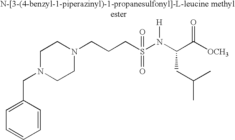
C1=C(CN2CCN(CCCS(=O)(N([H])C(CC(C)C)C(=O)[OCH3])=O)CC2)C=CC=C1
